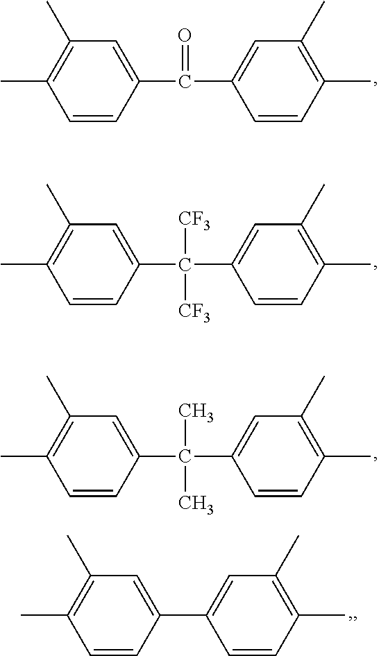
C1=CC(C(C2=CC(C)=C(C)C=C2)=O)=CC(C)=C1C.C1=CC(C(C2=CC(C)=C(C)C=C2)([CF3])[CF3])=CC(C)=C1C.C1=CC(C(C2=CC(C)=C(C)C=C2)(C)C)=CC(C)=C1C.C1=CC(C2=CC(C)=C(C)C=C2)=CC(C)=C1C
